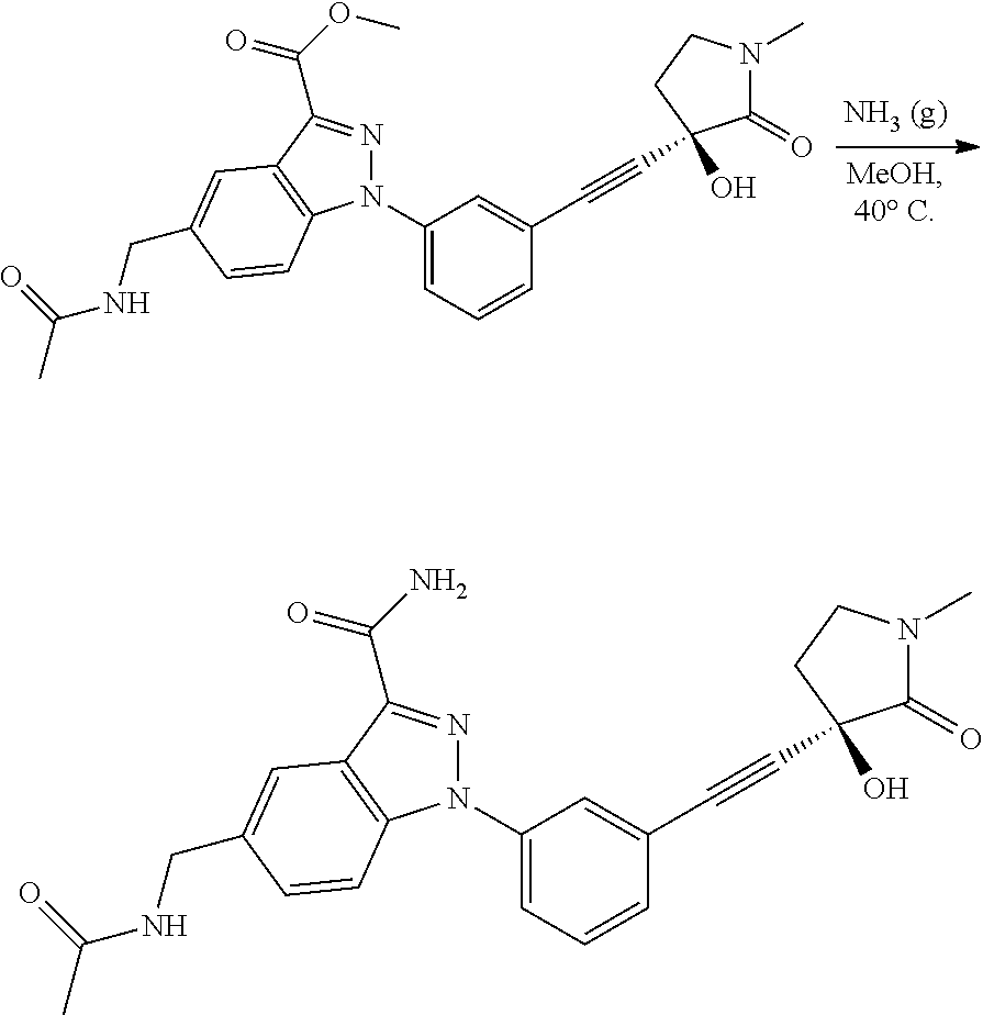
N1(C2=CC=CC(C#CC3(O)C(=O)N(C)CC3)=C2)N=C(C(=O)OC)C2=C1C=CC(CNC(C)=O)=C2.N1(C2=CC=CC(C#CC3(O)C(=O)N(C)CC3)=C2)N=C(C(=O)N)C2=C1C=CC(CNC(C)=O)=C2
